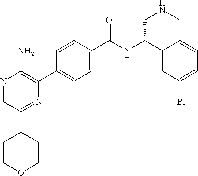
N1=CC(C2CCOCC2)=NC(C2=CC=C(C(NC(C3=CC(Br)=CC=C3)CNC)=O)C(F)=C2)=C1N
